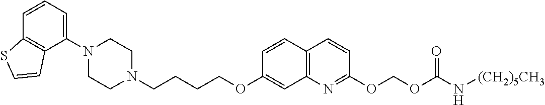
C1N(C2=CC=CC3=C2C=CS3)CCN(CCCCOC2=CC3=C(C=C2)C=CC(OCOC(=O)N[(CH2)5CH3])=N3)C1
